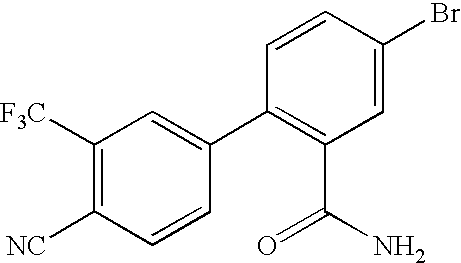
C1([F3C])=C([NC])C=CC(C2=C(C(N)=O)C=C(Br)C=C2)=C1
